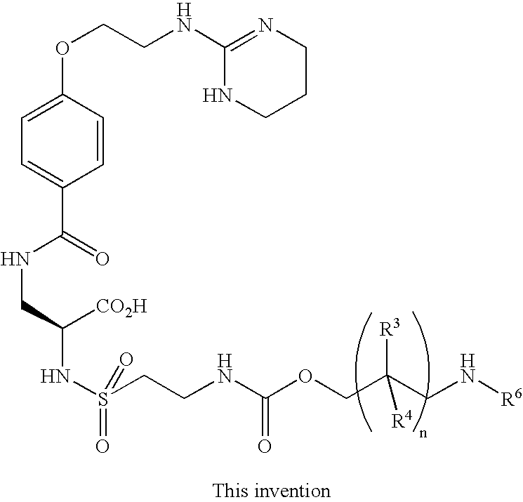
C1=C(OCCNC2=NCCCN2)C=CC(C(NCC(NS(=O)(=O)CCNC(OCC(CN[R6])([R3])[R4])=O)[CO2H])=O)=C1
